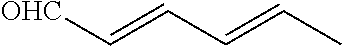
[OHC]C=CC=CC
